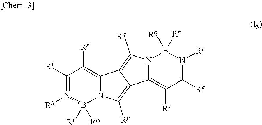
C1([Ri])=N([Rh])B([Rl])([Rm])N2C(=C1[Rr])C1=C([Rq])N3C(=C([Rs])C([Rk])=N([Rj])B3([Ro])[Rn])C1=C2[Rp]
